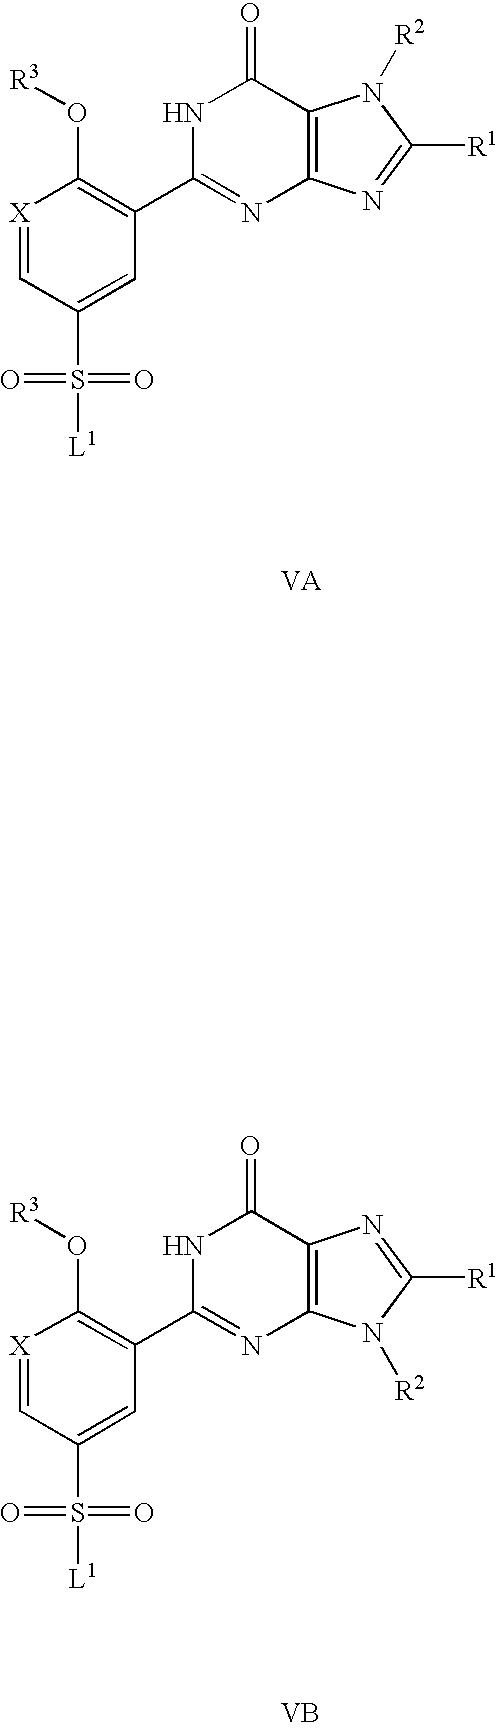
[X]1=CC(S(=O)(=O)[L1])=CC(C2=NC3=C(C(=O)N2)N([R2])C([R1])=N3)=C1O[R3].[VA].[X]1=CC(S(=O)(=O)[L1])=CC(C2=NC3=C(C(=O)N2)N=C([R1])N3[R2])=C1O[R3].[VB]
